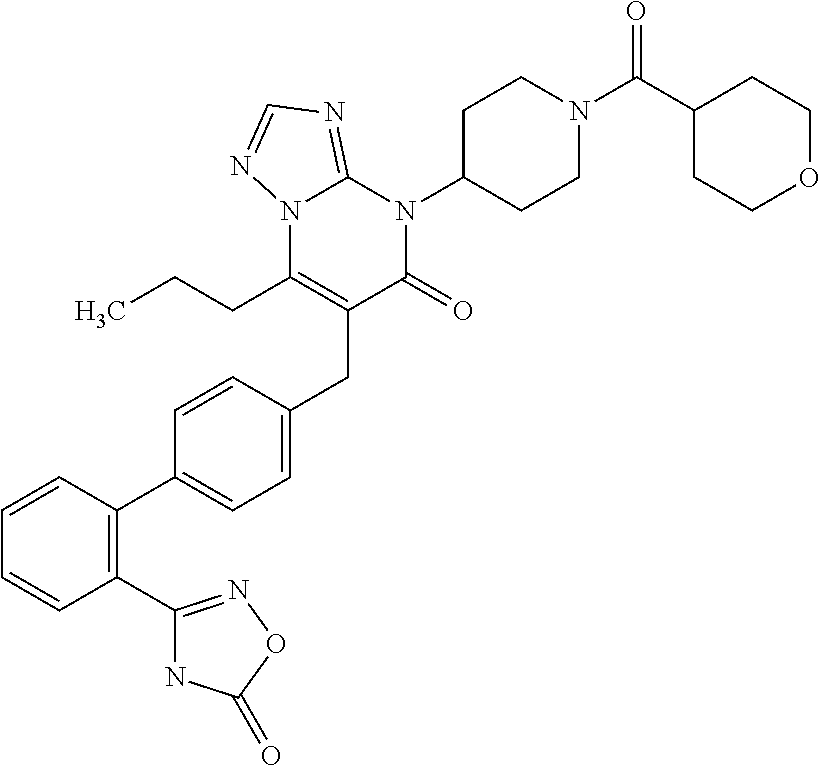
C1=CC(C2=CC=C(CC3=C(CCC)N4C(=NC=N4)N(C4CCN(C(C5CCOCC5)=O)CC4)C3=O)C=C2)=C(C2=NOC(=O)N2)C=C1
